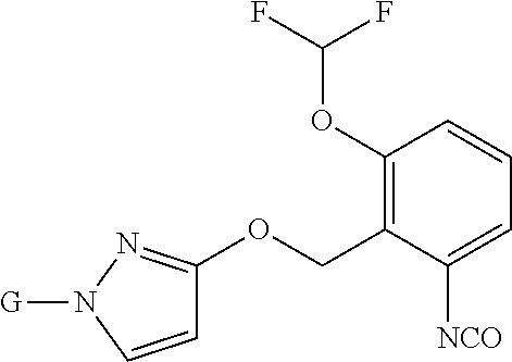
C1(OC(F)F)=C(COC2=NN([G])C=C2)C([NCO])=CC=C1
